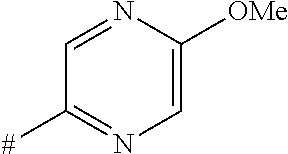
C1=NC([OMe])=CN=C1[#]
